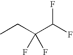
CCC(C(F)F)(F)F
